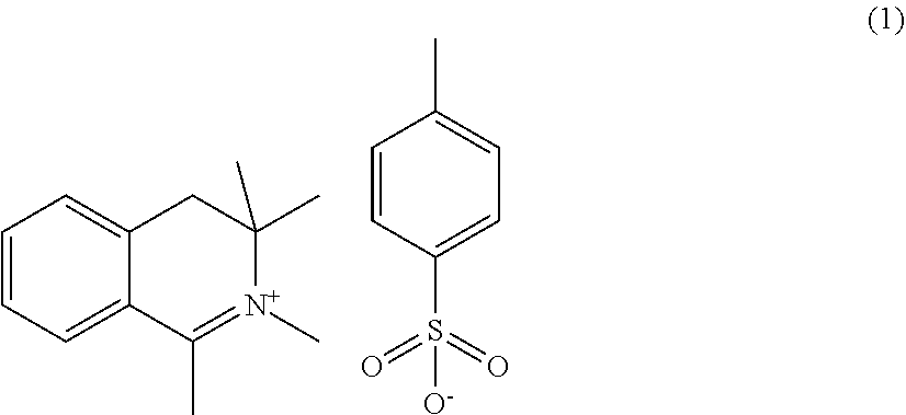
C1=CC=C2C(=C1)CC(C)(C)[N+](C)=C2C.C1=CC(S([O-])(=O)=O)=CC=C1C
